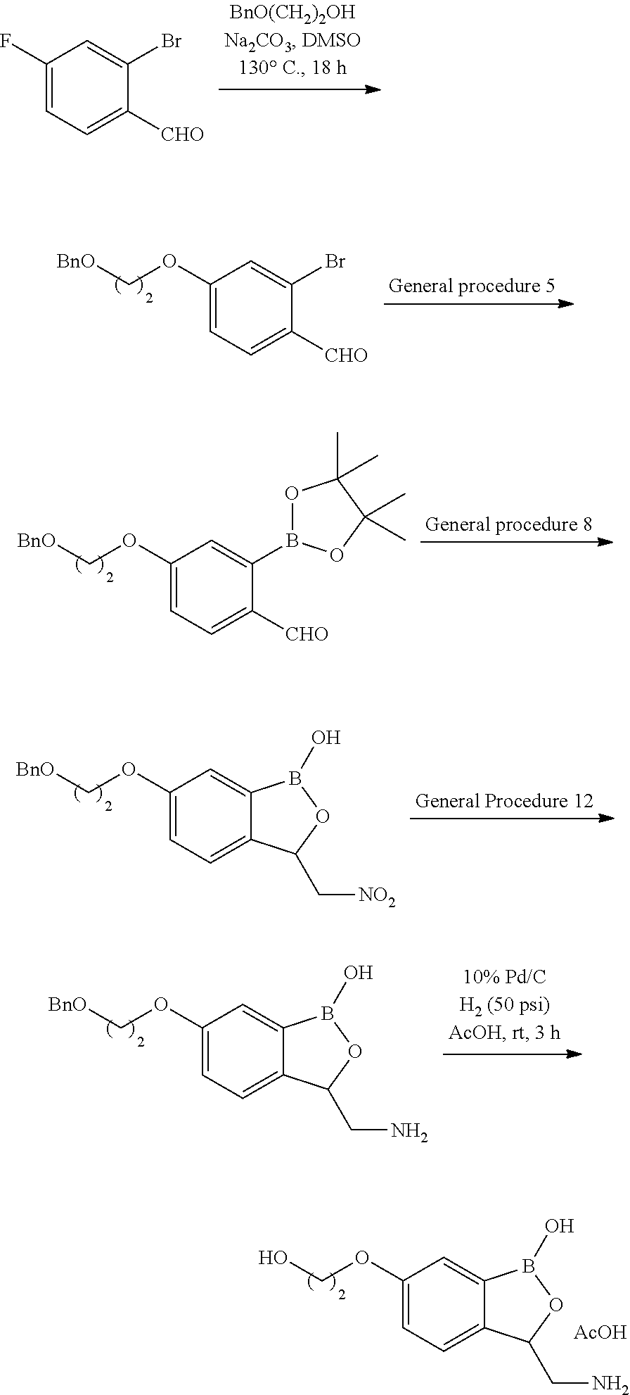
C1(F)=CC=C([CHO])C(Br)=C1.C1(OC[BnO])=CC=C([CHO])C(Br)=C1.C1(OC[BnO])=CC=C([CHO])C(B2OC(C)(C)C(C)(C)O2)=C1.C1(OC[BnO])=CC=C2C(=C1)B(O)OC2C[NO2].C1(OC[BnO])=CC=C2C(=C1)B(O)OC2CN.C1(OCO)=CC=C2C(=C1)B(O)OC2CN.[AcOH]
